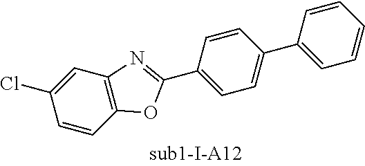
C1=C(Cl)C=CC2=C1N=C(C1=CC=C(C3=CC=CC=C3)C=C1)O2
